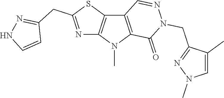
C12=C(N(C)C3=C1C=NN(CC1=NN(C)C=C1C)C3=O)N=C(CC1=NNC=C1)S2
